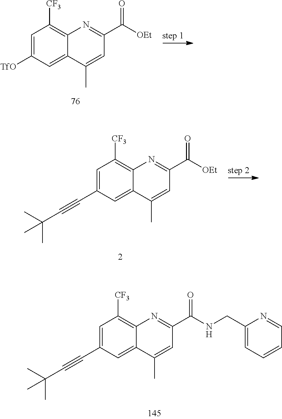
C1=C([TfO])C=C2C(=C1[CF3])N=C(C([OEt])=O)C=C2C.C1=C(C#CC(C)(C)C)C=C2C(=C1[CF3])N=C(C([OEt])=O)C=C2C.C1=C(C#CC(C)(C)C)C=C2C(=C1[CF3])N=C(C(NCC1=CC=CC=N1)=O)C=C2C
